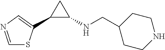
C1(C2=CN=CS2)C(NCC2CCNCC2)C1
